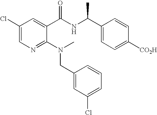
C1(Cl)=CN=C(N(CC2=CC(Cl)=CC=C2)C)C(C(NC(C2=CC=C([CO2H])C=C2)C)=O)=C1
